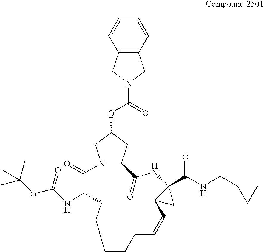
C1=CC2=C(C=C1)CN(C(OC1CC3N(C1)C(=O)C(NC(OC(C)(C)C)=O)CCCCCC=CC1C(C(NCC4CC4)=O)(NC3=O)C1)=O)C2
